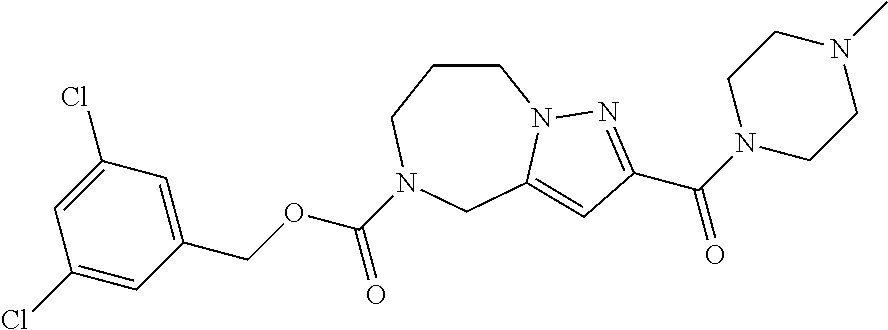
C1CN2C(=CC(C(N3CCN(C)CC3)=O)=N2)CN(C(OCC2=CC(Cl)=CC(Cl)=C2)=O)C1
